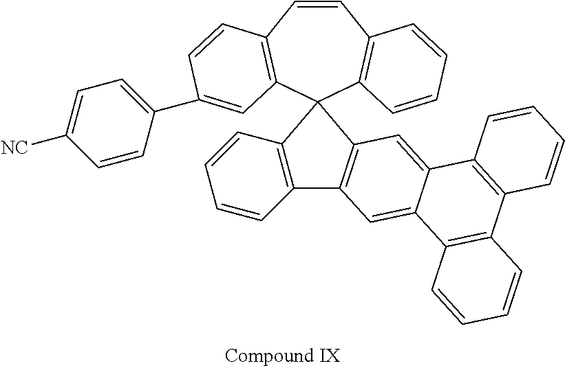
C1=CC2=C(C3(C4=C1C=CC=C4)C1=C(C=CC=C1)C1=C3C=C3C(=C1)C1=C(C4=C3C=CC=C4)C=CC=C1)C=C(C1=CC=C([NC])C=C1)C=C2
